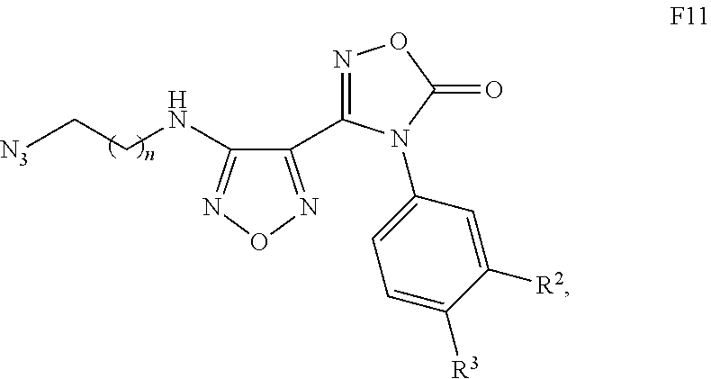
C1(C2=NOC(=O)N2C2=CC=C([R3])C([R2])=C2)=NON=C1NCC[N3]
